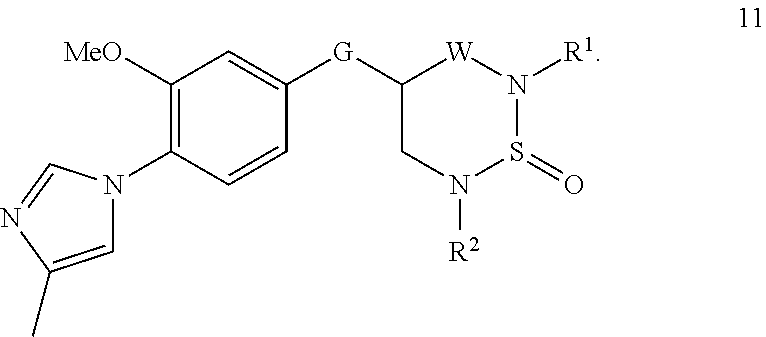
C1([G]C2=CC([MeO])=C(N3C=C(C)N=C3)C=C2)CN([R2])S(=O)N([R1])[W]1
